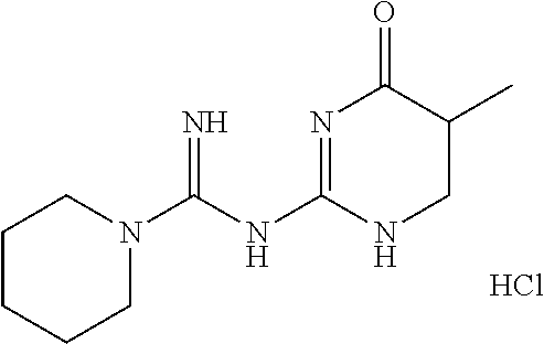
C1CCCN(C(NC2=NC(=O)C(C)CN2)=N)C1.Cl
